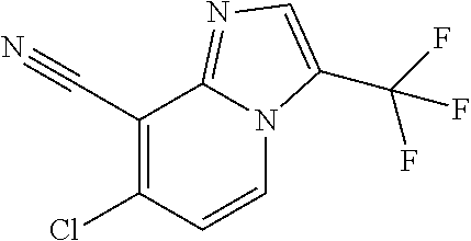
C1(C#N)=C(Cl)C=CN2C1=NC=C2C(F)(F)F
